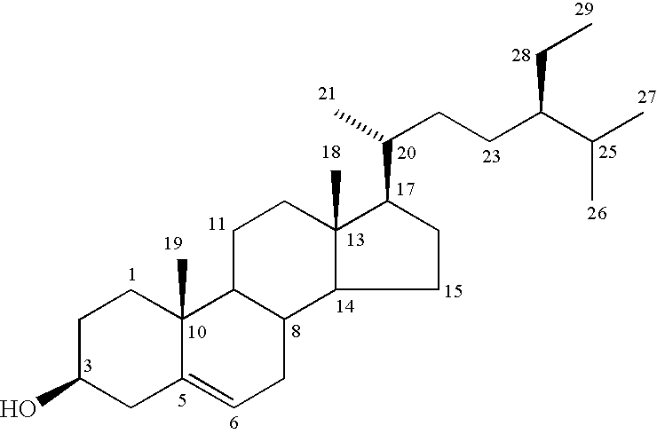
C1C(O)CC2=CCC3C(C2(C)C1)CCC1(C)C3CCC1C(CCC(C(C)C)CC)C
